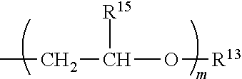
CCC(O[R13])[R15]
